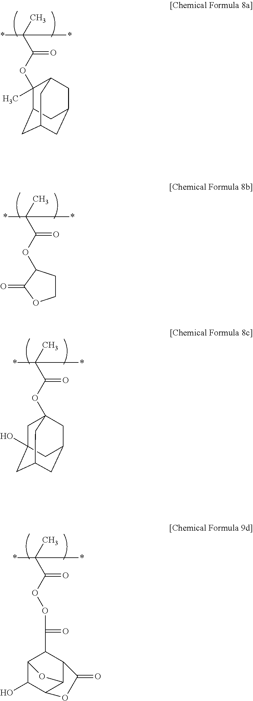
C1C2(O)CC3CC(CC1(OC(C(C)(*)*)=O)C3)C2.C1(OC(C(C)(*)*)=O)(C)C2CC3CC(CC1C3)C2.O(C(C(C)(*)*)=O)C1CCOC1=O.O(C(C(C)(*)*)=O)OC(=O)C1C2C3C(C(O)C1O3)OC2=O
